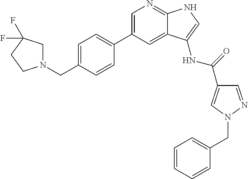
C1=C(CN2CC(F)(F)CC2)C=CC(C2=CN=C3C(=C2)C(NC(C2=CN(CC4=CC=CC=C4)N=C2)=O)=CN3)=C1
